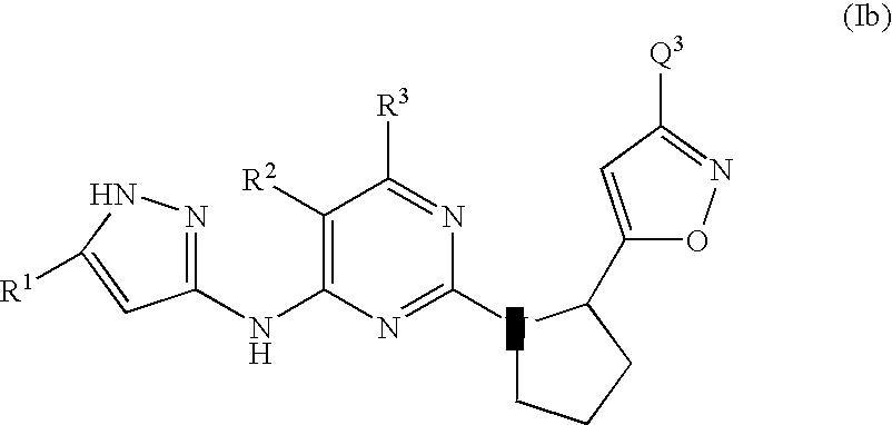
C1(NC2=C([R2])C([R3])=NC(N3CCCC3C3=CC([Q3])=NO3)=N2)=NNC([R1])=C1
